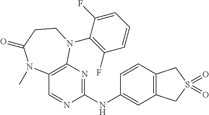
C1(NC2=NC3=C(C=N2)N(C)C(=O)CCN3C2=C(F)C=CC=C2F)=CC2=C(C=C1)CS(=O)(=O)C2
